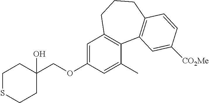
C1SCCC(O)(COC2=CC3=C(C(C)=C2)C2=C(CCC3)C=CC([CO2Me])=C2)C1
